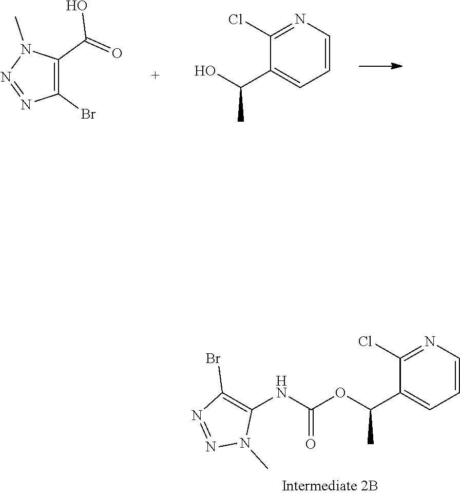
C1=CN=C(Cl)C(C(C)OC(=O)NC2=C(Br)N=NN2C)=C1.C1(Br)=C(C(=O)O)N(C)N=N1.C1=CN=C(Cl)C(C(C)O)=C1
